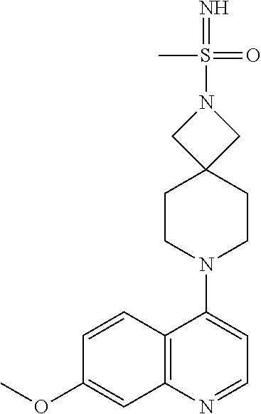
C12=C(N=CC=C1N1CCC3(CC1)CN(S(=N)(=O)C)C3)C=C(OC)C=C2
